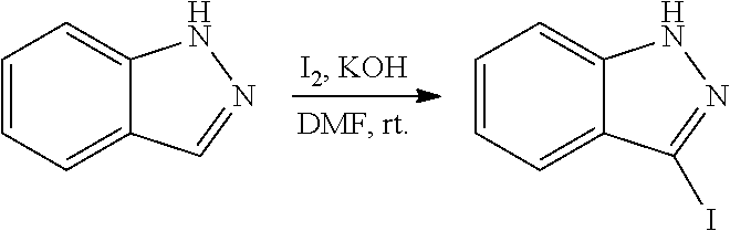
C1=CC=C2C(=C1)NN=C2.C1=CC=C2C(=C1)NN=C2I
